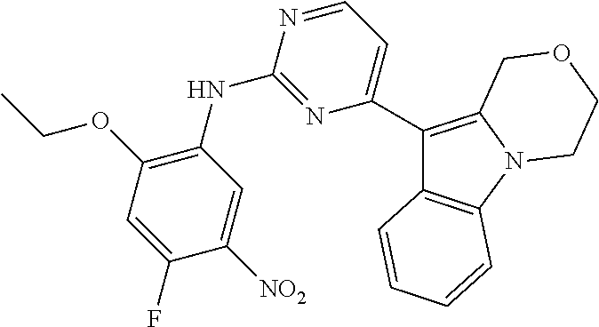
C12=C(C=CC=C1)C(C1=CC=NC(NC3=C(OCC)C=C(F)C([NO2])=C3)=N1)=C1N2CCOC1
